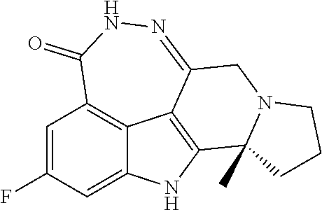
C1=C(F)C=C2C3=C1C(=O)NN=C1C3=C(N2)C2(C)N(C1)CCC2
